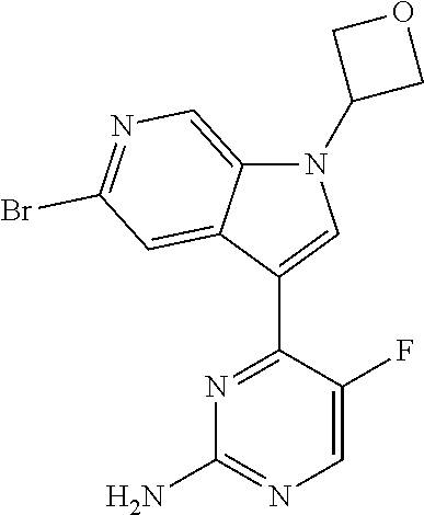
C12=CN=C(Br)C=C1C(C1=NC(N)=NC=C1F)=CN2C1COC1
